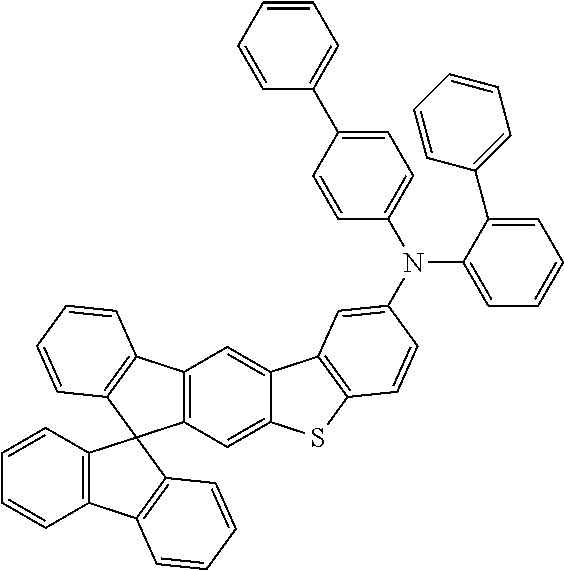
C12=C(C=C3C(=C1)C1=C(S3)C=CC(N(C3=CC=C(C4=CC=CC=C4)C=C3)C3=CC=CC=C3C3=CC=CC=C3)=C1)C1(C3=C2C=CC=C3)C2=C(C=CC=C2)C2=C1C=CC=C2
